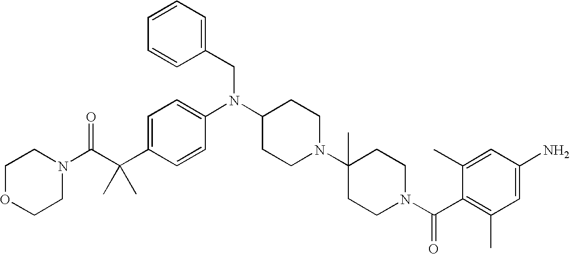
C(C1=CC=C(N(C2CCN(C3(C)CCN(C(C4=C(C)C=C(N)C=C4C)=O)CC3)CC2)CC2=CC=CC=C2)C=C1)(C(N1CCOCC1)=O)(C)C
